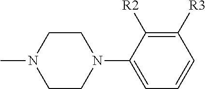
C1CN(C2=CC=CC([R3])=C2[R2])CCN1C
